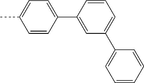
C1=CC(C2=CC=C(C)C=C2)=CC(C2=CC=CC=C2)=C1
